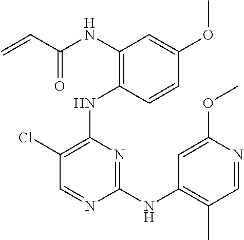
N(C1=C(NC2=C(Cl)C=NC(NC3=C(C)C=NC(OC)=C3)=N2)C=CC(OC)=C1)C(C=C)=O
